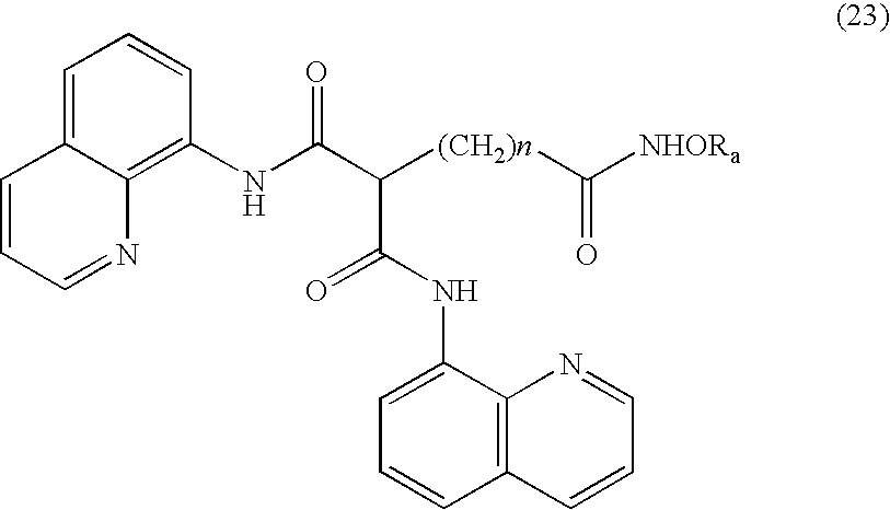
C12=CC=CC(NC(C([(CH2)n]C([NHORa])=O)C(NC3=CC=CC4=C3N=CC=C4)=O)=O)=C1N=CC=C2
